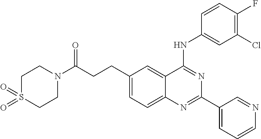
N(C1=NC(C2=CC=CN=C2)=NC2=CC=C(CCC(N3CCS(=O)(=O)CC3)=O)C=C12)C1=CC(Cl)=C(F)C=C1
